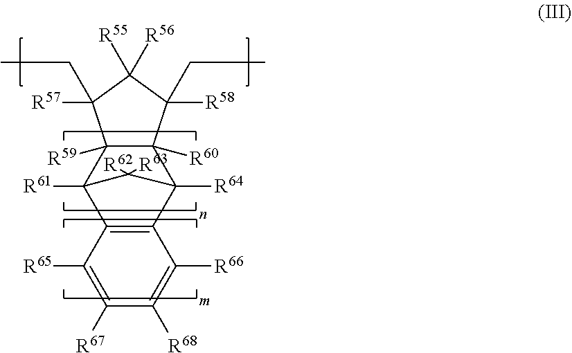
C12=C(C3([R64])C4([R60])C([R59])(C1([R61])C3([R62])[R63])C([R57])(CC)C([R55])([R56])C4([R58])CC)C([R66])=C([R68])C([R67])=C2[R65]
